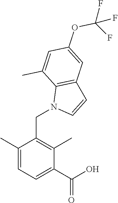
C1(C)=CC=C(C(O)=O)C(C)=C1CN1C=CC2=C1C(C)=CC(OC(F)(F)F)=C2
